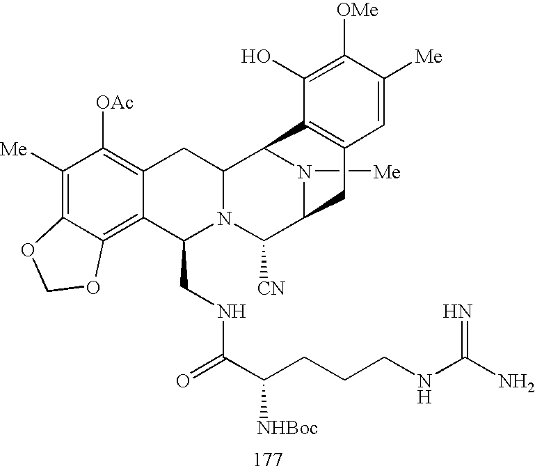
C1([Me])=C2C(=C3C(=C1[OAc])CC1N(C3CNC(=O)C(CCCNC(N)=N)[NHBoc])C([CN])C3N([Me])C1C1=C(C3)C=C([Me])C([OMe])=C1O)OCO2
